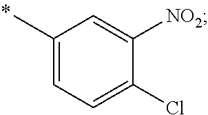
C1(C)=CC=C(Cl)C([NO2])=C1
